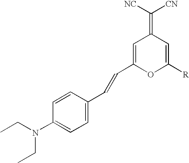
C1=C(N(CC)CC)C=CC(C=CC2=CC(=C([NC])[CN])C=C([R])O2)=C1
